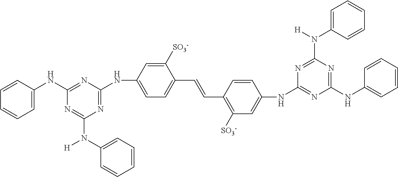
C1=CC(NC2=NC(NC3=CC=C(C=CC4=C([SO3-])C=C(NC5=NC(NC6=CC=CC=C6)=NC(N([H])C6=CC=CC=C6)=N5)C=C4)C([SO3-])=C3)=NC(N([H])C3=CC=CC=C3)=N2)=CC=C1
